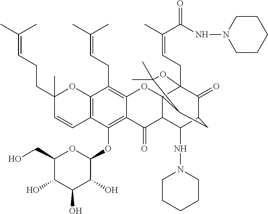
C1(O)C(CO)OC(OC2=C3C(=C(CC=C(C)C)C4=C2C=CC(C)(CCC=C(C)C)O4)OC24C(C3=O)C(NN3CCCCC3)C3C(=O)C2(CC=C(C)C(=O)NN2CCCCC2)OC(C)(C)C4C3)C(O)C1O
